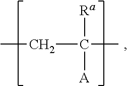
C(C(C)([Ra])[A])C
